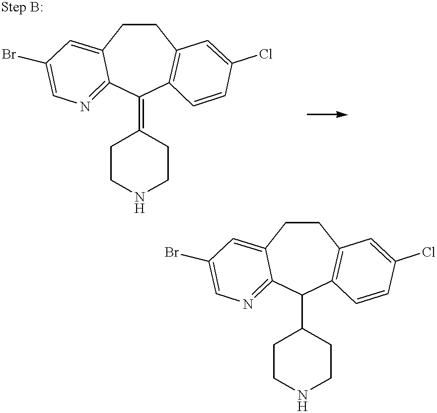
C1CC2=CC(Br)=CN=C2C(=C2CCNCC2)C2=C1C=C(Cl)C=C2.C1CC2=CC(Br)=CN=C2C(C2CCNCC2)C2=C1C=C(Cl)C=C2
